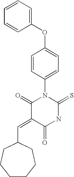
C1=CC(N2C(=O)C(=CC3CCCCCC3)C(=O)NC2=S)=CC=C1OC1=CC=CC=C1
